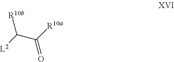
[R10b]C(C([R10a])=O)[L2]
